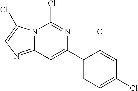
N12C(=NC=C1Cl)C=C(C1=CC=C(Cl)C=C1Cl)N=C2Cl
